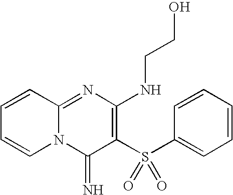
C1=CC2=NC(NCCO)=C(S(C3=CC=CC=C3)(=O)=O)C(=N)N2C=C1
